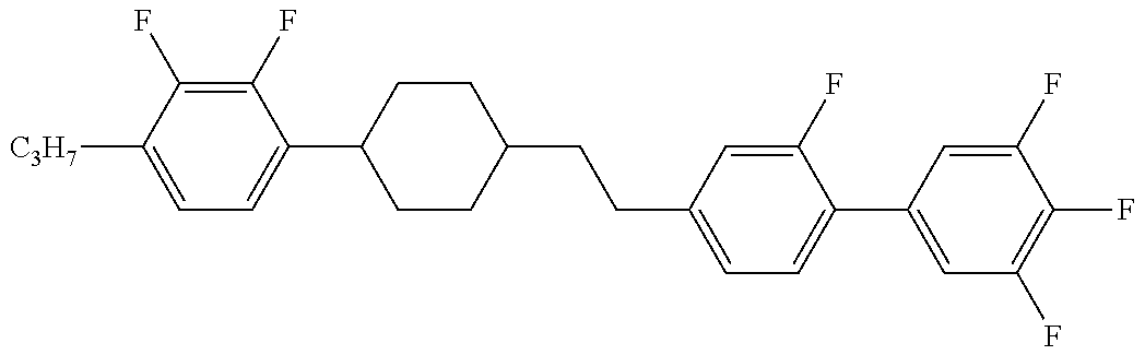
C1=C([C3H7])C(F)=C(F)C(C2CCC(CCC3=CC=C(C4=CC(F)=C(F)C(F)=C4)C(F)=C3)CC2)=C1
